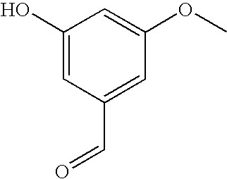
C1(O)=CC(C=O)=CC(OC)=C1
